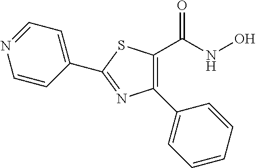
C1(C2=CC=CC=C2)=C(C(NO)=O)SC(C2=CC=NC=C2)=N1
